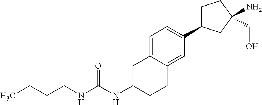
O=C(NC1CC2=CC=C(C3CCC(CO)(N)C3)C=C2CC1)NCCCC
